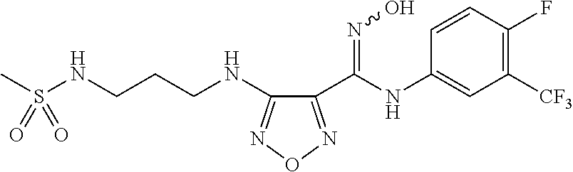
C1(C(=NO)NC2=CC([CF3])=C(F)C=C2)=NON=C1NCCCNS(C)(=O)=O
